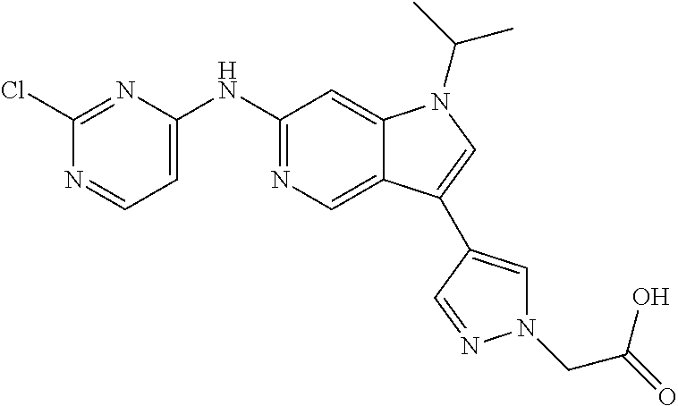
C12=CN=C(NC3=CC=NC(Cl)=N3)C=C1N(C(C)C)C=C2C1=CN(CC(=O)O)N=C1
